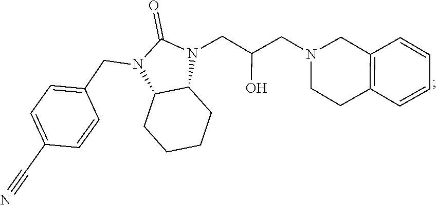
C12=C(C=CC=C1)CCN(CC(CN1C(=O)N(CC3=CC=C(C#N)C=C3)C3C1CCCC3)O)C2
